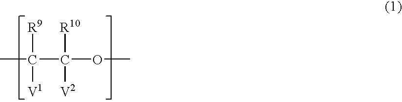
CC(C(OC)([R10])[V2])([R9])[V1]
